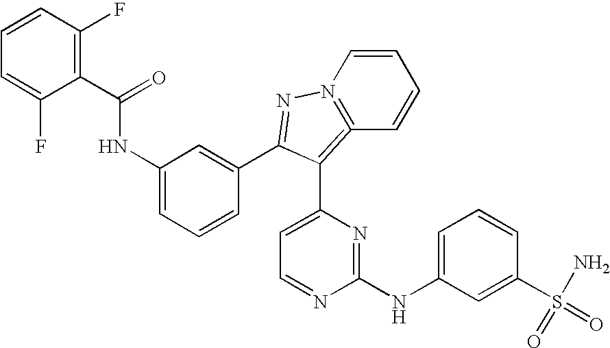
C1(C(=O)NC2=CC=CC(C3=NN4=C(=C3C3=CC=NC(NC5=CC=CC(S(=O)(N)=O)=C5)=N3)C=CC=C4)=C2)=C(F)C=CC=C1F
